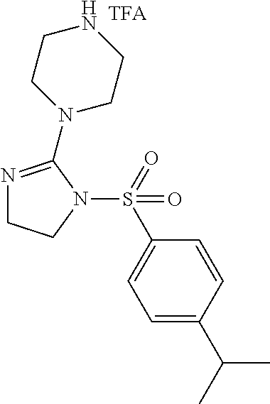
N1=C(N2CCNCC2)N(S(=O)(=O)C2=CC=C(C(C)C)C=C2)CC1.[TFA]
